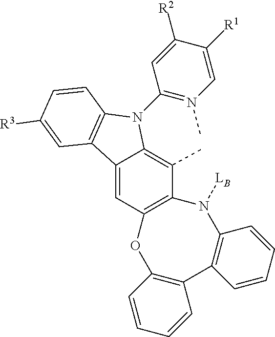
CC1=C2C(=CC3=C1N([LB])C1=C(C4=C(O3)C=CC=C4)C=CC=C1)C1=C(N2C2=N(C)C=C([R1])C([R2])=C2)C=CC([R3])=C1
